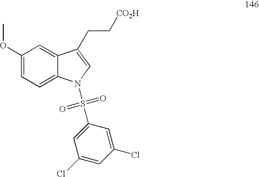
C1(OC)=CC=C2C(=C1)C(CC[CO2H])=CN2S(=O)(=O)C1=CC(Cl)=CC(Cl)=C1
